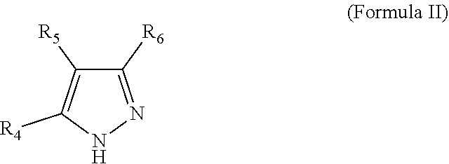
C1([R6])=NNC([R4])=C1[R5]
